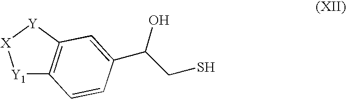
[Y1]1C2=C([Y][X]1)C=C(C(CS)O)C=C2
